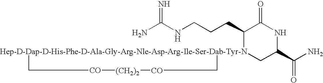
NC(NCCCC1[Hep-D-Dap-D-His-Phe-D-Ala-Gly-Arg-Nle-Asp-Arg-Ile-Ser-Dab-Tyr-N]2(CC(C(N)=O)NC1=O)C[CO][(CH2)2][CO]C2)=N
